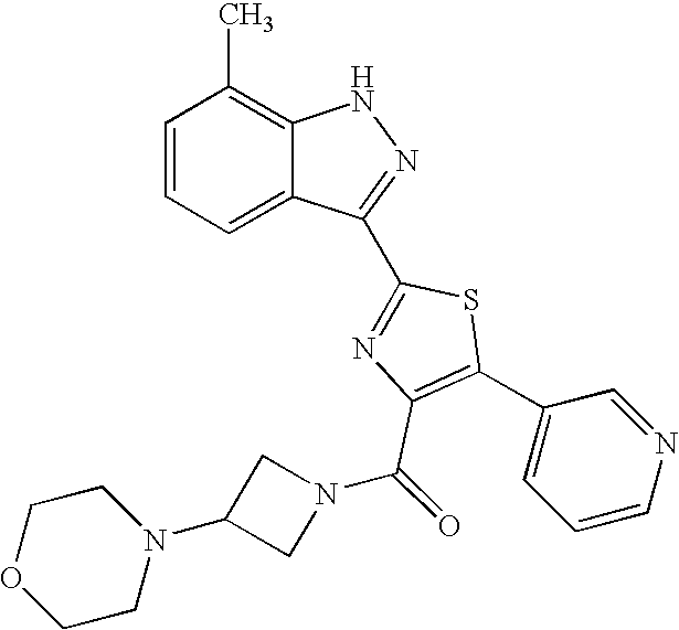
C1=CC=C2C(=C1C)NN=C2C1=NC(C(N2CC(N3CCOCC3)C2)=O)=C(C2=CC=CN=C2)S1
